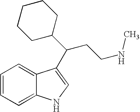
C1=CC=C2C(=C1)C(C(C1CCCCC1)CCNC)=CN2
